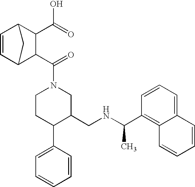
C1CC(C2=CC=CC=C2)C(CNC(C)C2=C3C(=CC=C2)C=CC=C3)CN1C(=O)C1C(C(O)=O)C2C=CC1C2
